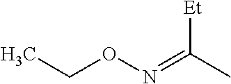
O(N=C([Et])C)CC
